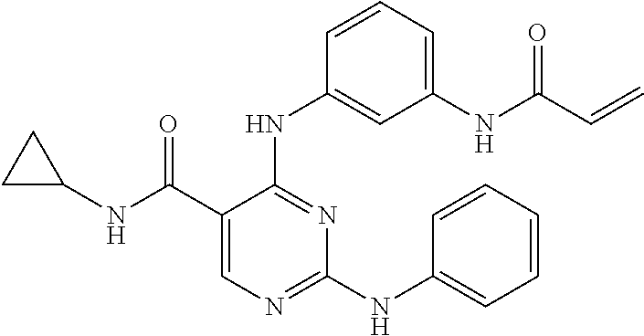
N(C1=NC=C(C(NC2CC2)=O)C(NC2=CC([NH]C(C=C)=O)=CC=C2)=N1)C1=CC=CC=C1
